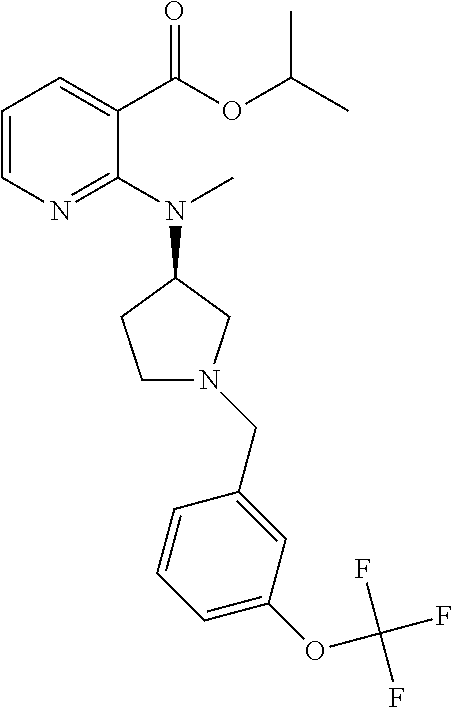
C1=CC=C(OC(F)(F)F)C=C1CN1CCC(N(C)C2=NC=CC=C2C(=O)OC(C)C)C1
